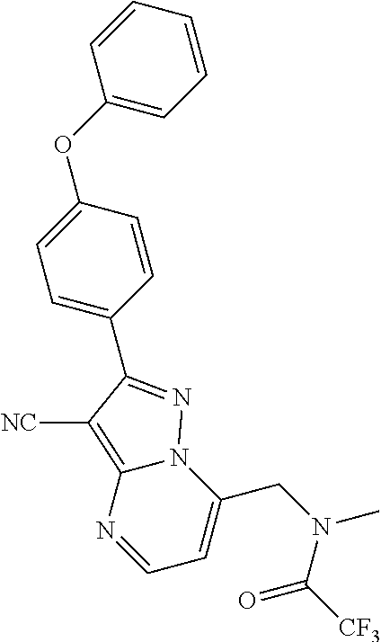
C1=CC=CC=C1OC1=CC=C(C2=NN3C(=C2[NC])N=CC=C3CN(C)C([CF3])=O)C=C1
